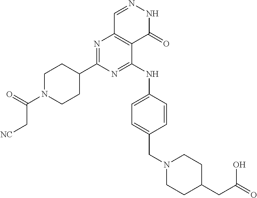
N1=C(C2CCN(C(=O)C[NC])CC2)N=C(NC2=CC=C(CN3CCC(CC(=O)O)CC3)C=C2)C2=C1C=NNC2=O
